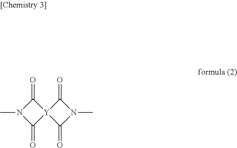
N1(C)C(=O)[Y]2(C1=O)C(=O)N(C)C2=O
